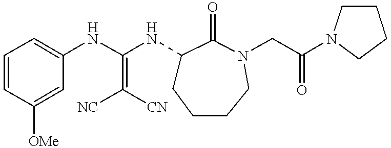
C1=CC([OMe])=CC(NC(NC2CCCCN(CC(N3CCCC3)=O)C2=O)=C([NC])[CN])=C1
